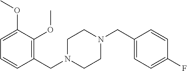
C1(CN2CCN(CC3=C(OC)C(OC)=CC=C3)CC2)=CC=C(F)C=C1
